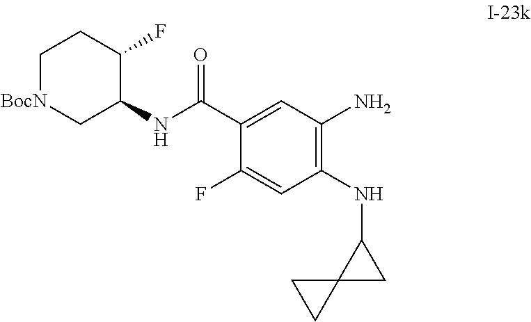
C1[BocN]CC(NC(C2=CC(N)=C(NC3C4(C3)CC4)C=C2F)=O)C(F)C1
